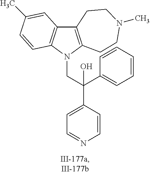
C12=C(N(CC(C3=CC=NC=C3)(O)C3=CC=CC=C3)C3=C1C=C(C)C=C3)CCN(C)CC2
